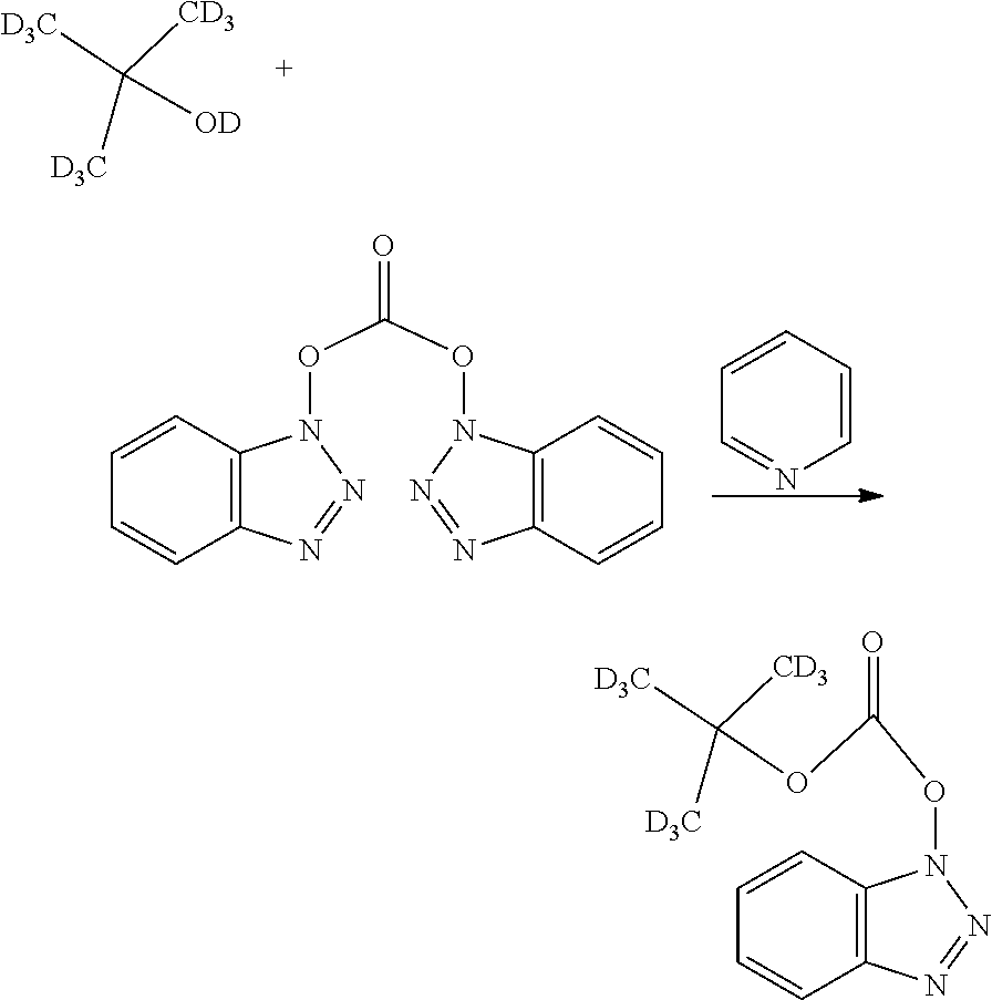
C([OD])([D3C])([CD3])[D3C].C1=CC=CN=C1.C1=CC2=C(C=C1)N=NN2OC(=O)ON1C2=C(C=CC=C2)N=N1.C(OC(ON1C2=C(C=CC=C2)N=N1)=O)([D3C])([CD3])[D3C]
